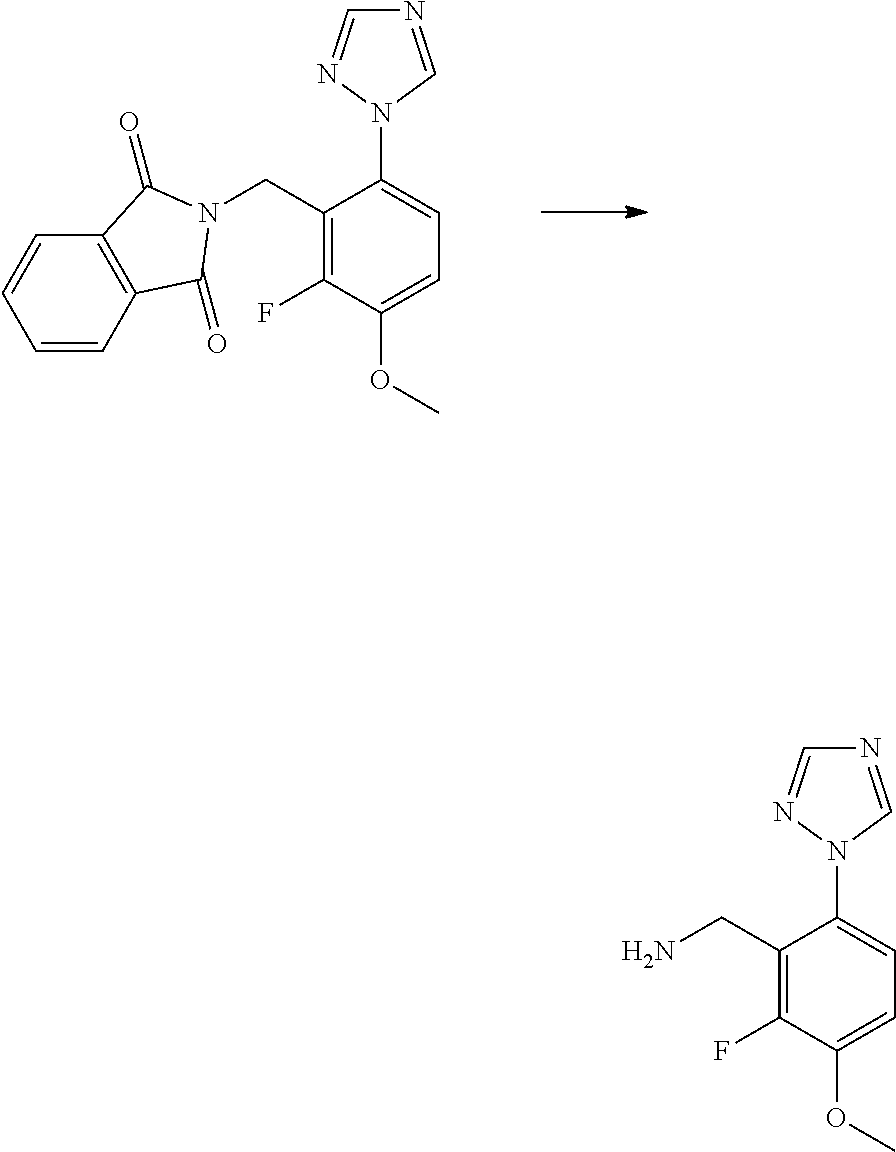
C1(CN2C(=O)C3=C(C=CC=C3)C2=O)=C(F)C(OC)=CC=C1N1C=NC=N1.C1(CN)=C(F)C(OC)=CC=C1N1C=NC=N1
